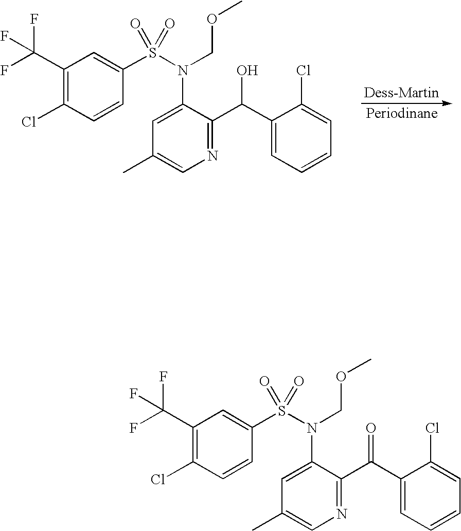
C1(C(F)(F)F)=C(Cl)C=CC(S(N(COC)C2=CC(C)=CN=C2C(C2=CC=CC=C2Cl)O)(=O)=O)=C1.C1(C(F)(F)F)=C(Cl)C=CC(S(N(COC)C2=CC(C)=CN=C2C(C2=CC=CC=C2Cl)=O)(=O)=O)=C1
